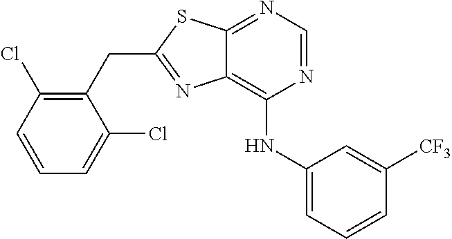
C1(CC2=NC3=C(NC4=CC=CC([CF3])=C4)N=CN=C3S2)=C(Cl)C=CC=C1Cl
